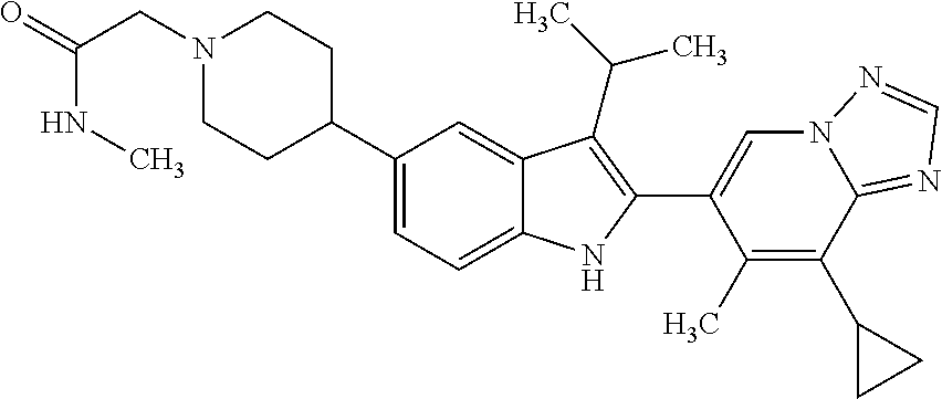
C1(C2CCN(CC(NC)=O)CC2)=CC=C2C(=C1)C(C(C)C)=C(C1=CN3C(=NC=N3)C(C3CC3)=C1C)N2
